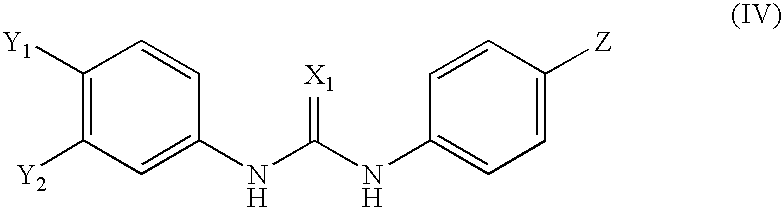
C1([Y1])=C([Y2])C=C(NC(NC2=CC=C([Z])C=C2)=[X1])C=C1
